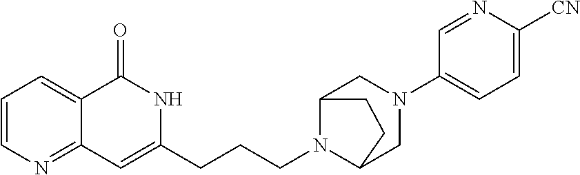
C1=CN=C2C(=C1)C(=O)NC(CCCN1C3CN(C4=CC=C([CN])N=C4)CC1CC3)=C2
